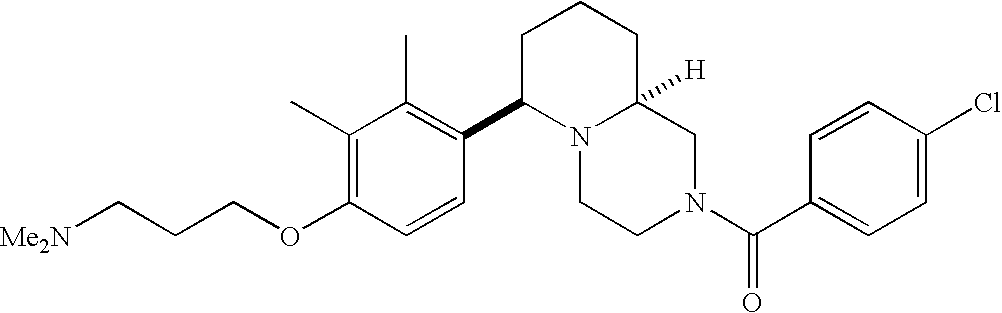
C(CCOC1=C(C)C(C)=C(C2N3CCN(C(C4=CC=C(Cl)C=C4)=O)CC3([H])CCC2)C=C1)[Me2N]
